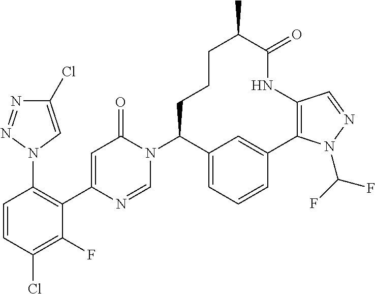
C1=CC(Cl)=C(F)C(C2=CC(=O)N(C3C4=CC=CC(=C4)C4=C(C=NN4C(F)F)NC(=O)C(C)CCC3)C=N2)=C1N1C=C(Cl)N=N1
